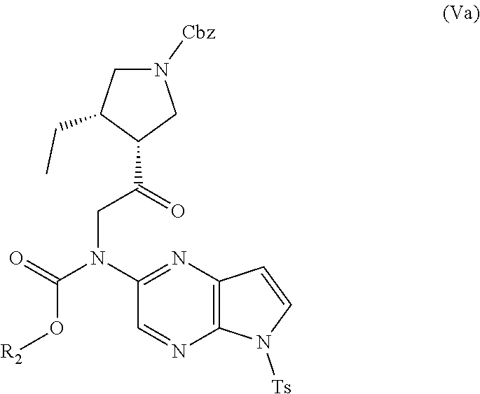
N1([Cbz])CC(CC)C(C(CN(C2=NC3=C(N=C2)N([Ts])C=C3)C(O[R2])=O)=O)C1
